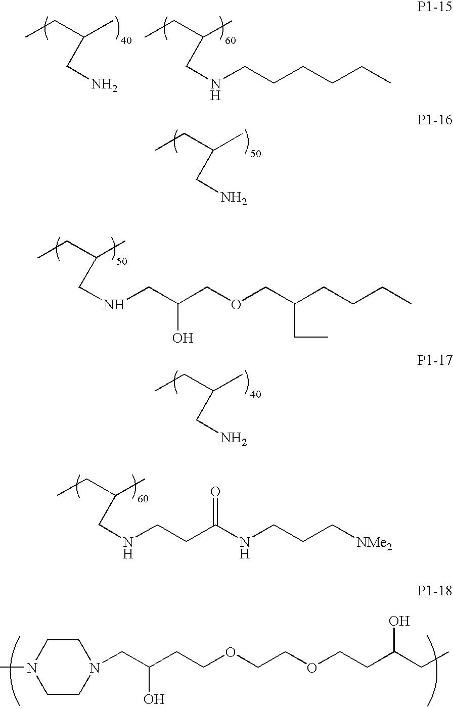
CCC(C)CN.CCC(C)CNCCCCCC.CN1CCN(CC(CCOCCOCCC(CC)O)O)CC1.CCC(C)CN.CCC(C)CNCC(COCC(CCCC)CC)O.CCC(C)CN.CCC(C)CNCCC(NCCC[NMe2])=O
